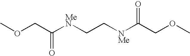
COCC([MeN]CC[NMe]C(COC)=O)=O
